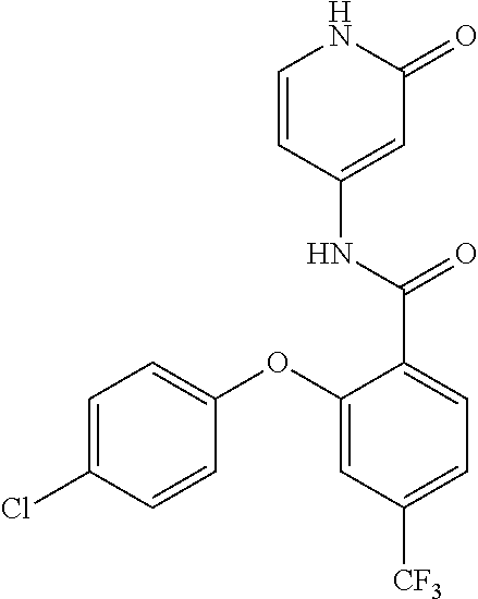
C1=CC(NC(C2=CC=C([CF3])C=C2OC2=CC=C(Cl)C=C2)=O)=CC(=O)N1
